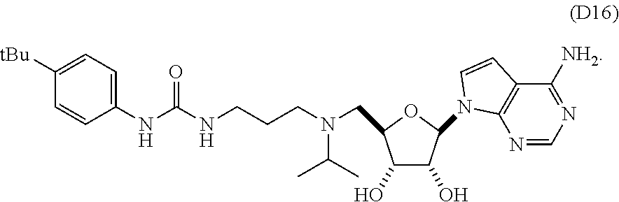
C1([tBu])=CC=C(NC(NCCCN(C(C)C)CC2C(O)C(O)C(N3C4=C(C([NH2])=NC=N4)C=C3)O2)=O)C=C1
